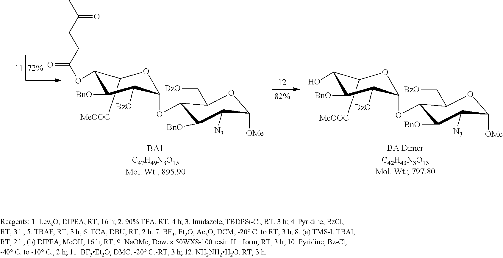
O1C(OC2C(C[BzO])OC([OMe])C([N3])C2[BnO])C([BzO])C([BnO])C(OC(=O)CCC(C)=O)C1[MeOOC].O1C(OC2C(C[BzO])OC([OMe])C([N3])C2[BnO])C([BzO])C([BnO])C(O)C1[MeOOC]
